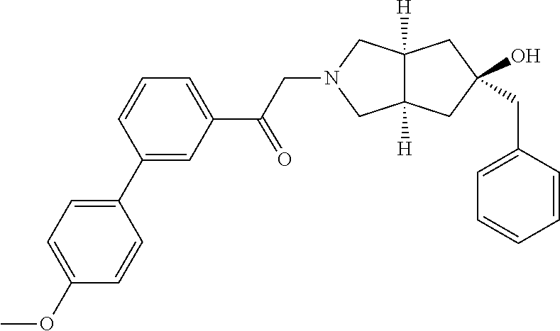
C1=C(CC2(O)CC3([H])C([H])(CN(CC(C4=CC=CC(C5=CC=C(OC)C=C5)=C4)=O)C3)C2)C=CC=C1
